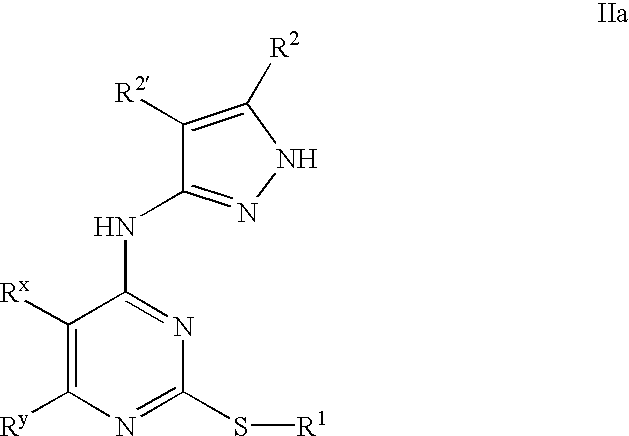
C1([Rx])=C([Ry])N=C(S[R1])N=C1NC1=NNC([R2])=C1[R2]
